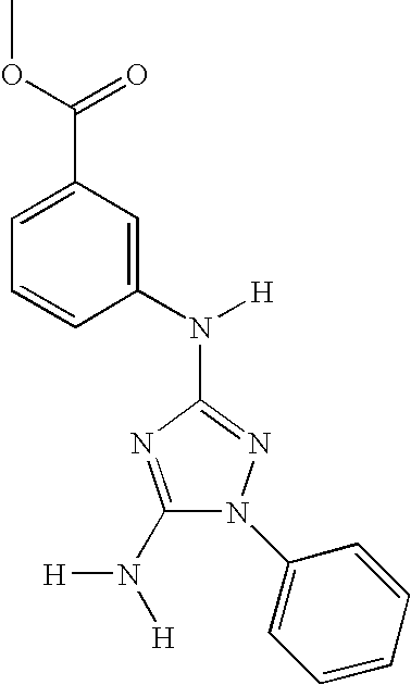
C1(N([H])[H])=NC(N(C2=CC(C(=O)OC)=CC=C2)[H])=NN1C1=CC=CC=C1
